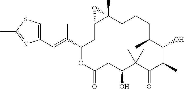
C1(C=C(C2OC(=O)CC(O)C(C)(C)C(=O)C(C)C(O)C(C)CCCC3(C)C(C2)O3)C)=CSC(C)=N1
